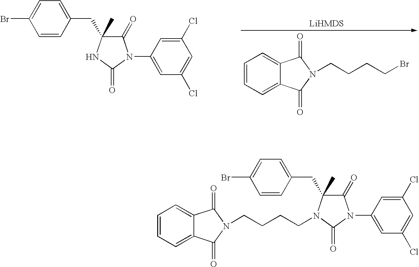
C1=CC(CC2(C)C(=O)N(C3=CC(Cl)=CC(Cl)=C3)C(=O)N2)=CC=C1Br.C1=CC=C2C(=C1)C(=O)N(CCCCBr)C2=O.C1=CC(CC2(C)C(=O)N(C3=CC(Cl)=CC(Cl)=C3)C(=O)N2CCCCN2C(=O)C3=CC=CC=C3C2=O)=CC=C1Br
